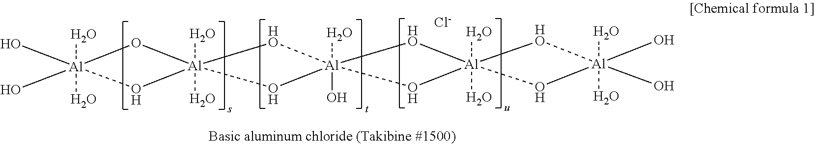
O[Al]1(O)(O)(O)O[Al]2(O)(O)(O1)[HO][Al]1(O)(O)(O2)[HO][Al]2(O)(O)(O1)[HO][Al](O)(O)(O)(O)O2.[Cl-]
